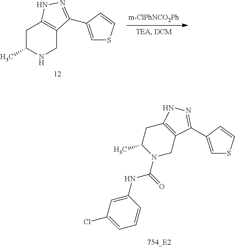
C1C(C)NCC2=C1NN=C2C1=CSC=C1.N1(C(=O)NC2=CC(Cl)=CC=C2)CC2=C(CC1C)NN=C2C1=CSC=C1
